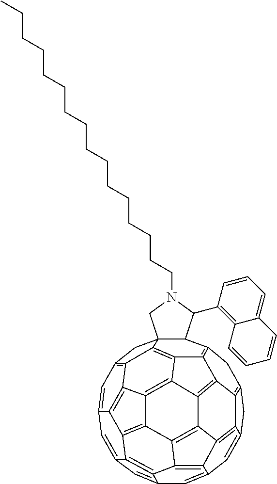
C1=C2C=C3C=C4C5=C3C3=C6C7=C8C9=C%10C%11=C(CC%12=C%10C%10=C%13C%14(C%12C(C%12=C%15C(=CC=C%12)C=CC=C%15)N(CCCCCCCCCCCCCCCC)C%14)CC1=C%13C(=C23)C6=C9%10)CC1=CC(=C4)C(=C57)C8=C1%11
